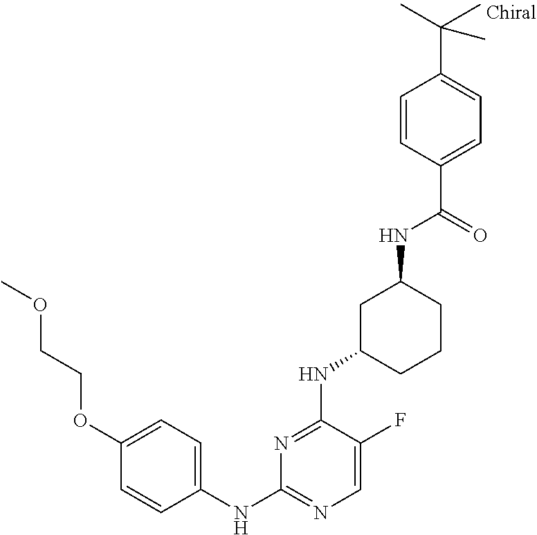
C1(NC2=NC=C(F)C(NC3CCCC(NC(C4=CC=C(C(C)(C)C)C=C4)=O)C3)=N2)=CC=C(OCCOC)C=C1
